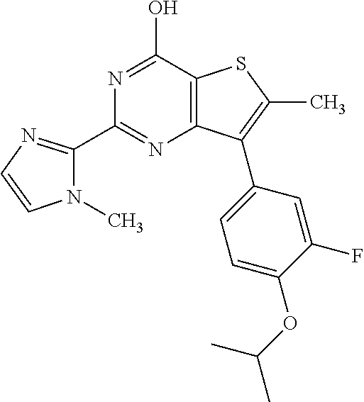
C1(C2=NC3=C(C(O)=N2)SC(C)=C3C2=CC=C(OC(C)C)C(F)=C2)=NC=CN1C
